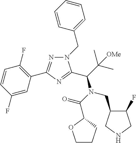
C1=CC(F)=CC(C2=NN(CC3=CC=CC=C3)C(C(N(C(=O)C3CCCO3)CC3C(F)CNC3)C(C)(C)[OMe])=N2)=C1F
